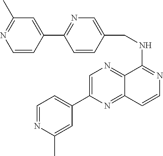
C1=NC(C)=CC(C2=CN=C3C(=N2)C=CN=C3NCC2=CN=C(C3=CC(C)=NC=C3)C=C2)=C1
